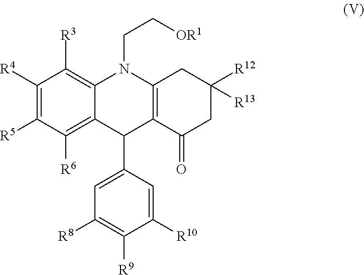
C1([R8])=C([R9])C([R10])=CC(C2C3=C(N(CC[OR1])C4=C([R3])C([R4])=C([R5])C([R6])=C24)CC([R13])([R12])CC3=O)=C1
